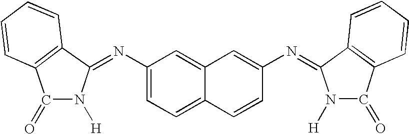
C1(N=C2N([H])C(=O)C3=C2C=CC=C3)=CC=C2C(=C1)C=C(N=C1N([H])C(=O)C3=C1C=CC=C3)C=C2
